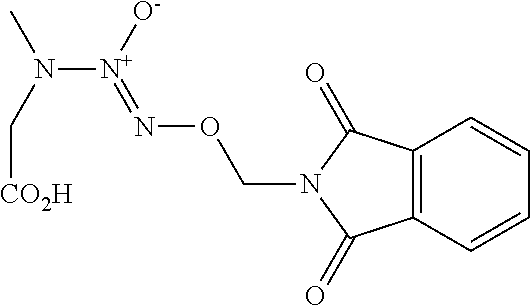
C12=C(C=CC=C1)C(=O)N(CON=[N+]([O-])N(C[CO2H])C)C2=O
